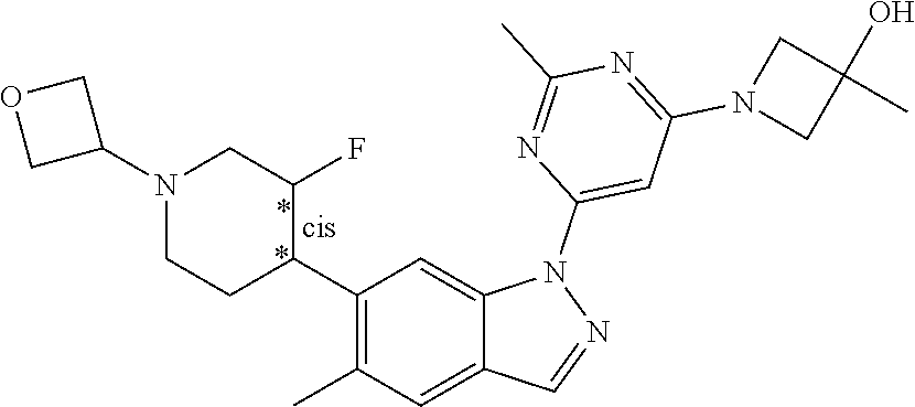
C1(C2C(F)CN(C3COC3)CC2)=C(C)C=C2C(=C1)N(C1=CC(N3CC(C)(O)C3)=NC(C)=N1)N=C2
